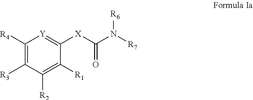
C1([R4])=C([R3])C([R2])=C([R1])C([X]C(N([R7])[R6])=O)=[Y]1
